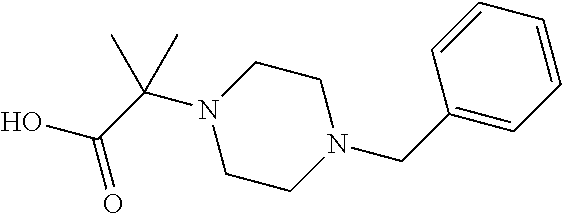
C(=O)(C(N1CCN(CC2=CC=CC=C2)CC1)(C)C)O
